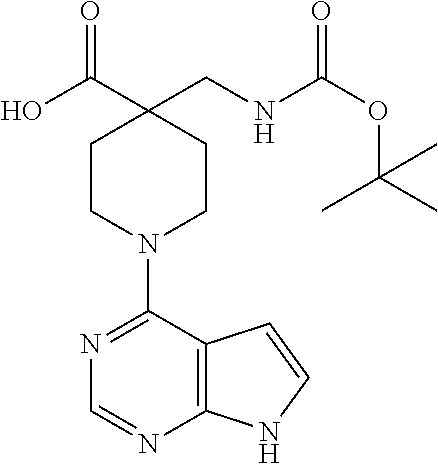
OC(C1(CNC(OC(C)(C)C)=O)CCN(C2=NC=NC3=C2C=CN3)CC1)=O
